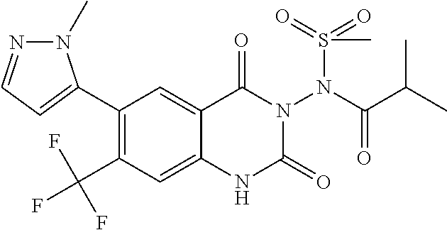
C1(C2=CC=NN2C)=C(C(F)(F)F)C=C2C(=C1)C(=O)N(N(S(=O)(=O)C)C(=O)C(C)C)C(=O)N2
